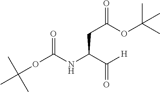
O=C(NC(C([H])=O)CC(=O)OC(C)(C)C)OC(C)(C)C
